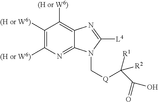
C1([(H or W6)])=C([(H or W6)])N=C2C(=C1[(H or W6)])N=C([L4])N2C[Q]C(C(=O)O)([R1])[R2]
